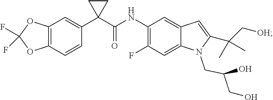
C12=C(C=CC(C3(C(NC4=C(F)C=C5C(=C4)C=C(C(C[OH])(C)C)N5CC(O)CO)=O)CC3)=C1)OC(F)(F)O2
